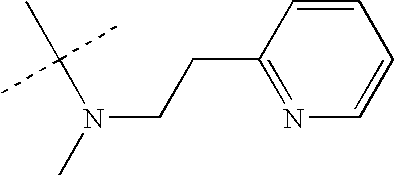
C1(CCN(C)C(C)(C)C)=NC=CC=C1
